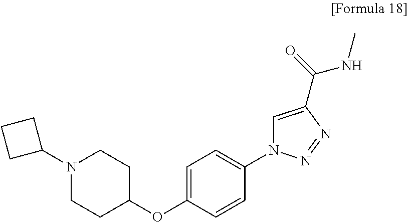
C1=C(OC2CCN(C3CCC3)CC2)C=CC(N2C=C(C(=O)NC)N=N2)=C1
